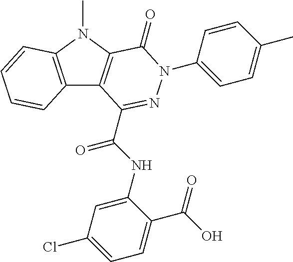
C12=C(N(C)C3=C1C(C(NC1=CC(Cl)=CC=C1C(O)=O)=O)=NN(C1=CC=C(C)C=C1)C3=O)C=CC=C2
